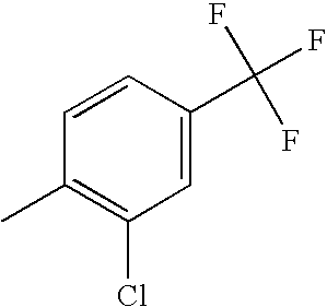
C1=C(C(F)(F)F)C=CC(C)=C1Cl
